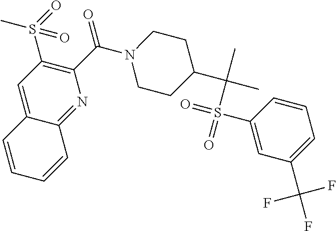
C1=C2C(=NC(C(=O)N3CCC(C(C)(C)S(=O)(=O)C4=CC(C(F)(F)F)=CC=C4)CC3)=C1S(=O)(C)=O)C=CC=C2
